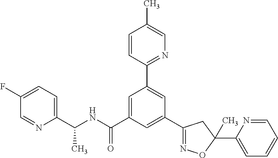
C1(C(NC(C2=CC(C3=NC=C(C)C=C3)=CC(C3=NOC(C4=CC=CC=N4)(C)C3)=C2)=O)C)=CC=C(F)C=N1
